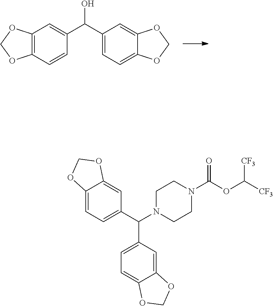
C12=C(C=CC(C(C3=CC=C4C(=C3)OCO4)O)=C1)OCO2.C12=CC=C(C(N3CCN(C(OC([CF3])[CF3])=O)CC3)C3=CC=C4C(=C3)OCO4)C=C1OCO2
